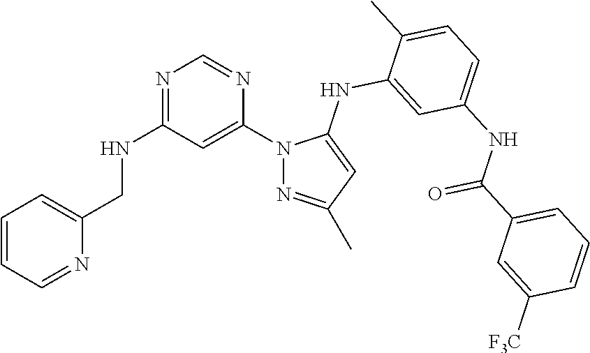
N1=C(NCC2=CC=CC=N2)C=C(N2N=C(C)C=C2NC2=CC(NC(C3=CC=CC([F3C])=C3)=O)=CC=C2C)N=C1
